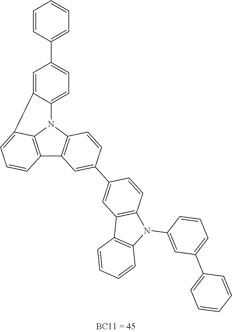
C12=C3N(C4=C1C=C(C1=CC5=C(C=C1)N(C1=CC(C6=CC=CC=C6)=CC=C1)C1=C5C=CC=C1)C=C4)C1=CC=C(C4=CC=CC=C4)C=C1C3=CC=C2
